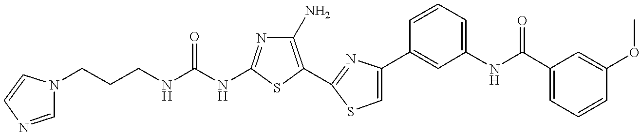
C(NC1=NC(N)=C(C2=NC(C3=CC(NC(C4=CC=CC(OC)=C4)=O)=CC=C3)=CS2)S1)(NCCCN1C=NC=C1)=O
